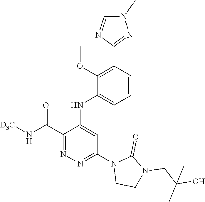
C1(C(N[D3C])=O)=NN=C(N2CCN(CC(O)(C)C)C2=O)C=C1NC1=CC=CC(C2=NN(C)C=N2)=C1OC
